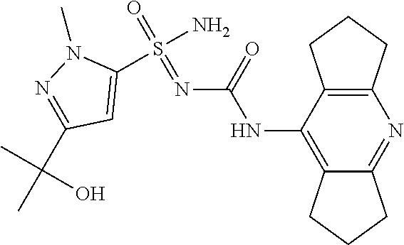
N(C1=C2C(=NC3=C1CCC3)CCC2)C(N=S(=O)(N)C1=CC(C(O)(C)C)=NN1C)=O
